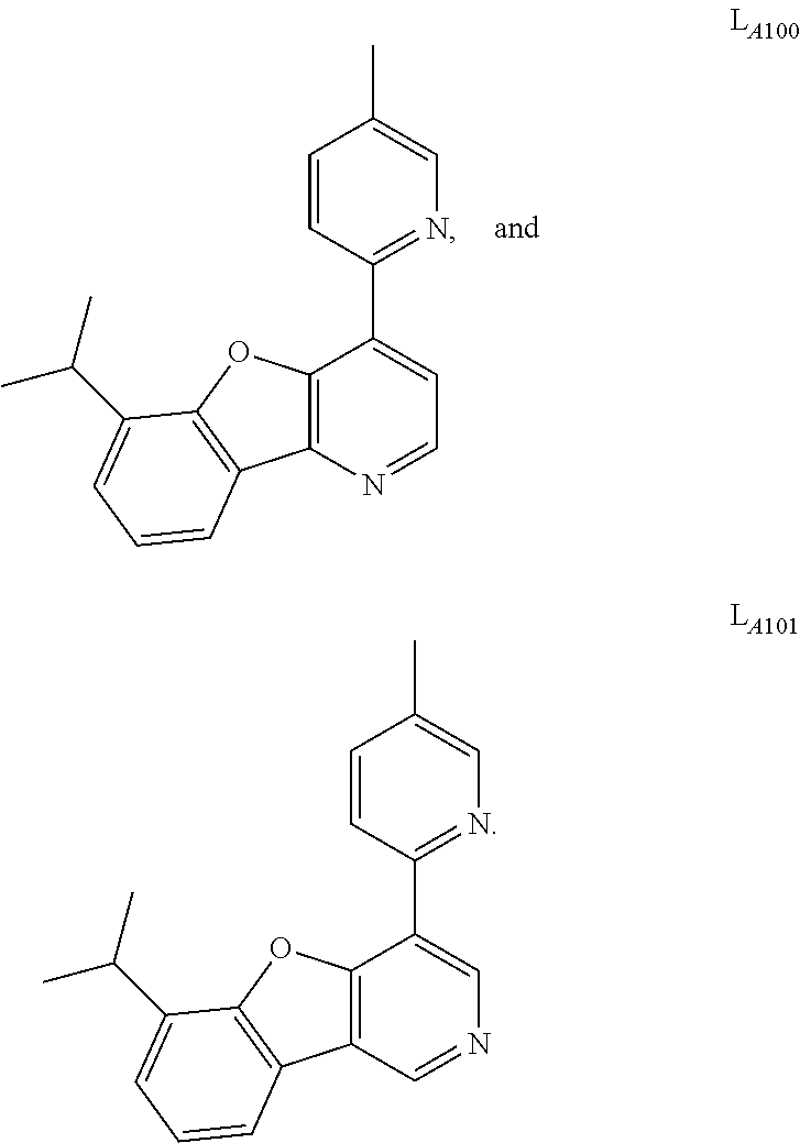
C1=CC(C2=CC=NC3=C2OC2=C3C=CC=C2C(C)C)=NC=C1C.C1=CC(C2=CN=CC3=C2OC2=C3C=CC=C2C(C)C)=NC=C1C
